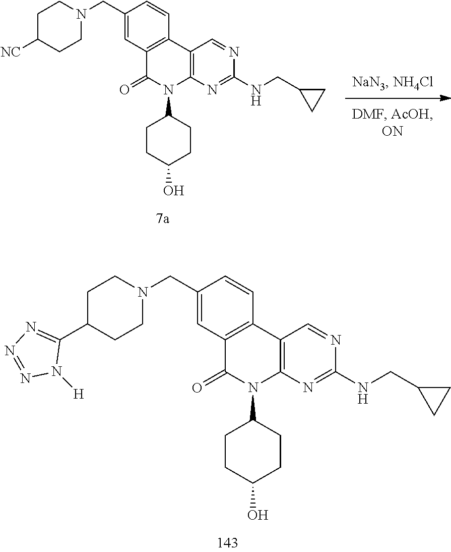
C12=C(C3=C(N(C4CCC(O)CC4)C1=O)N=C(NCC1CC1)N=C3)C=CC(CN1CCC(C3=NN=NN3[H])CC1)=C2.C12=C(C3=C(N(C4CCC(O)CC4)C1=O)N=C(NCC1CC1)N=C3)C=CC(CN1CCC([NC])CC1)=C2
